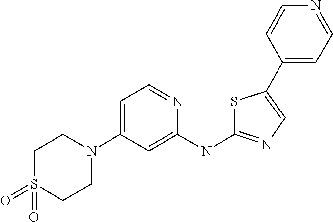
C1=C(N2CCS(=O)(=O)CC2)C=C(NC2=NC=C(C3=CC=NC=C3)S2)N=C1
